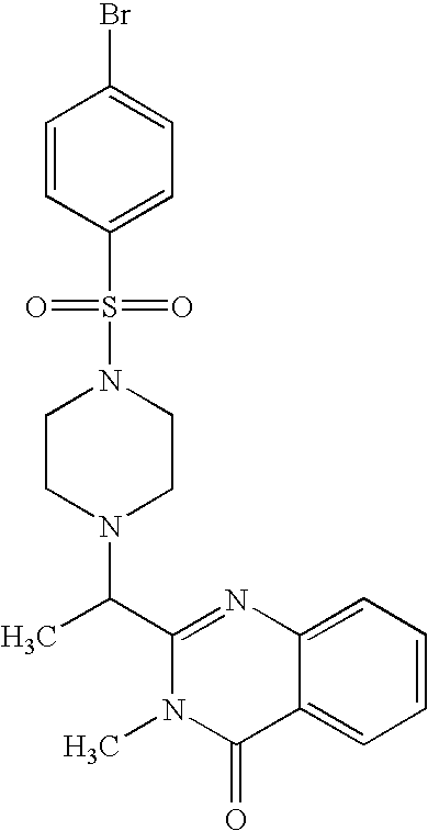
N1(S(=O)(C2=CC=C(Br)C=C2)=O)CCN(C(C2=NC3=CC=CC=C3C(=O)N2C)C)CC1
